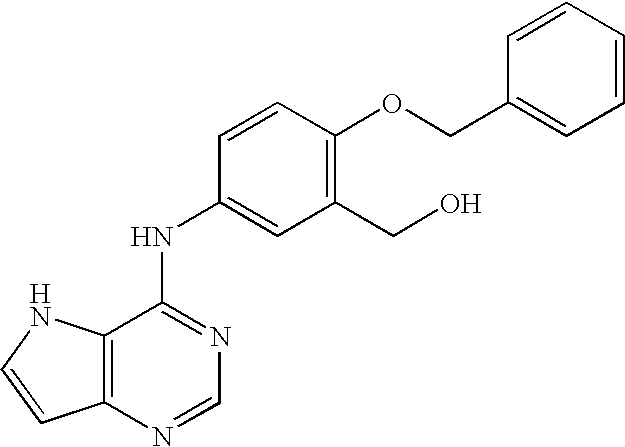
C12=C(N=CN=C1NC1=CC(CO)=C(OCC3=CC=CC=C3)C=C1)C=CN2
